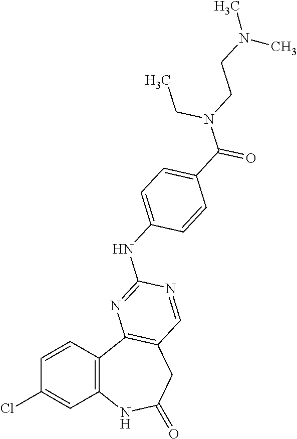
C1=CC2=C(C=C1Cl)NC(=O)CC1=C2N=C(NC2=CC=C(C(N(CC)CCN(C)C)=O)C=C2)N=C1
